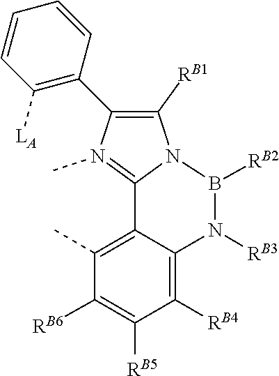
[RB2]B1N2C([RB1])=C(C3=C([LA])C=CC=C3)N(C)=C2C2=C(C)C([RB6])=C([RB5])C([RB4])=C2N1[RB3]
